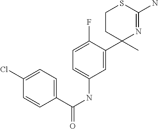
C1=C(Cl)C=CC(C(NC2=CC=C(F)C(C3(C)N=C(N)SCC3)=C2)=O)=C1
